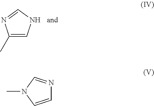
C1(C)=CNC=N1.C1=CN(C)C=N1
